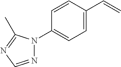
C1(N2N=CN=C2C)=CC=C(C=C)C=C1
